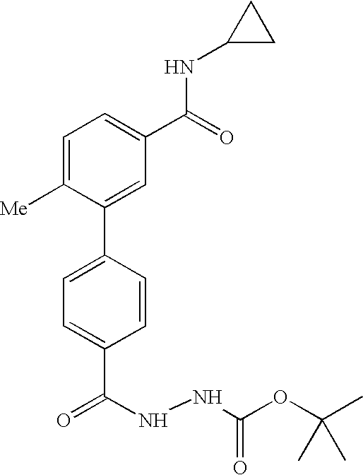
C1=CC(C(NNC(OC(C)(C)C)=O)=O)=CC=C1C1=CC(C(=O)NC2CC2)=CC=C1[Me]
